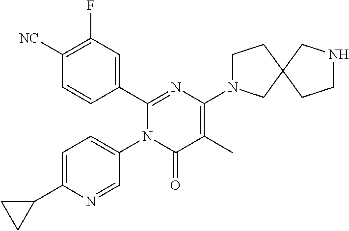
C1(C2=CC(F)=C([CN])C=C2)=NC(N2CCC3(C2)CCNC3)=C(C)C(=O)N1C1=CC=C(C2CC2)N=C1
